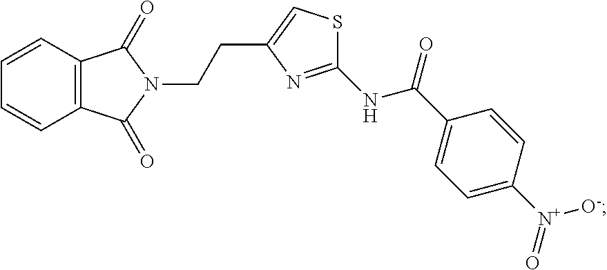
C12=C(C=CC=C1)C(=O)N(CCC1=CSC(NC(C3=CC=C([N+]([O-])=O)C=C3)=O)=N1)C2=O
